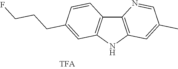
C12=C(NC3=C1C=CC(CCCF)=C3)C=C(C)C=N2
